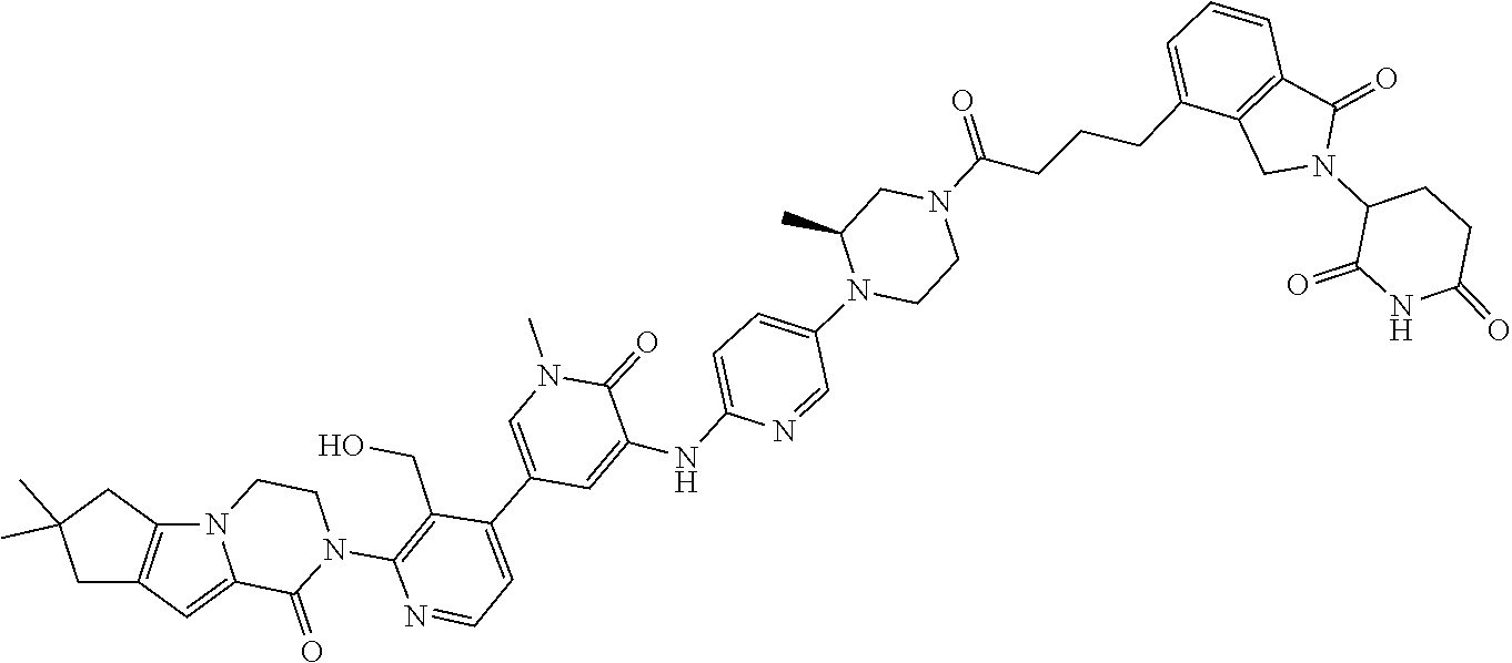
C1=CC2=C(C(CCCC(N3CCN(C4=CC=C(NC5=CC(C6=CC=NC(N7CCN8C(=CC9=C8CC(C)(C)C9)C7=O)=C6CO)=CN(C)C5=O)N=C4)C(C)C3)=O)=C1)CN(C1CCC(=O)NC1=O)C2=O
